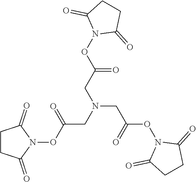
C1CC(=O)N(OC(CN(CC(ON2C(=O)CCC2=O)=O)CC(ON2C(=O)CCC2=O)=O)=O)C1=O
